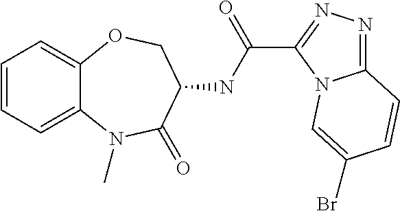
C1=CC=C2C(=C1)OCC(NC(=O)C1=NN=C3N1C=C(Br)C=C3)C(=O)N2C
